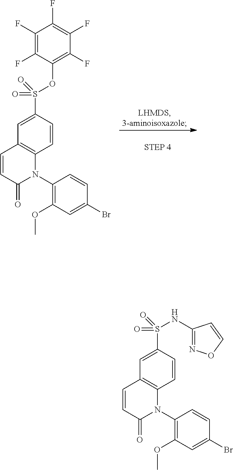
C1(F)=C(F)C(OS(C2=CC3=C(C=C2)N(C2=C(OC)C=C(Br)C=C2)C(=O)C=C3)(=O)=O)=C(F)C(F)=C1F.N(S(C1=CC2=C(C=C1)N(C1=C(OC)C=C(Br)C=C1)C(=O)C=C2)(=O)=O)C1=NOC=C1
